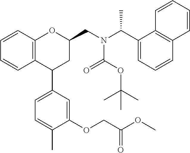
C12=C(C=CC=C1)OC(CN(C(C1=CC=CC3=C1C=CC=C3)C)C(OC(C)(C)C)=O)CC2C1=CC=C(C)C(OCC(OC)=O)=C1
